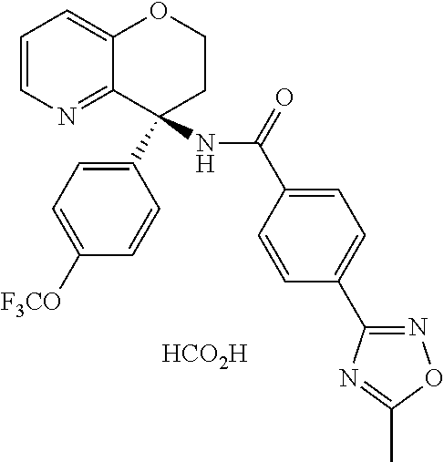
[HCO2H].C1=CN=C2C(=C1)OCCC2(C1=CC=C([F3CO])C=C1)NC(=O)C1=CC=C(C2=NOC(C)=N2)C=C1
